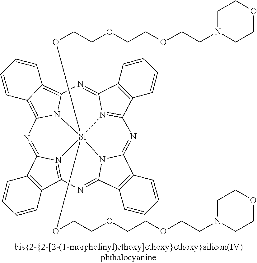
C12=C(C3=N4C1=NC1=C5C(=C6N1[Si]41(OCCOCCOCCN4CCOCC4)(OCCOCCOCCN4CCOCC4)N4=C(C7=C(C4=N6)C=CC=C7)N=C4C6=C(C(=N3)N41)C=CC=C6)C=CC=C5)C=CC=C2
